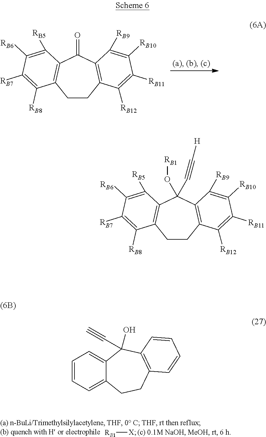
C1CC2=C(C(=O)C3=C1C([RB8])=C([RB7])C([RB6])=C3[RB5])C([RB9])=C([RB10])C([RB11])=C2[RB12].[RB1][X].C1CC2=C(C(O[RB1])(C#C[H])C3=C1C([RB8])=C([RB7])C([RB6])=C3[RB5])C([RB9])=C([RB10])C([RB11])=C2[RB12].C1=CC=C2C(=C1)C(C#C)(O)C1=C(CC2)C=CC=C1
